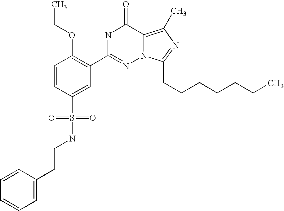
C1=CC(S(NCCC2=CC=CC=C2)(=O)=O)=CC(C2=NN3C(=C(C)N=C3CCCCCCC)C(=O)N2)=C1OCC
